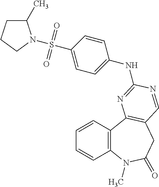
C1=CC2=C(C=C1)C1=C(CC(=O)N2C)C=NC(NC2=CC=C(S(=O)(=O)N3C(C)CCC3)C=C2)=N1
